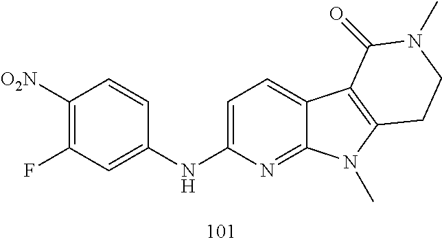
C12=NC(NC3=CC(F)=C([O2N])C=C3)=CC=C1C1=C(N2C)CCN(C)C1=O
